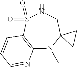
S1(=O)(=O)C2=C(N(C)C3(CN1)CC3)N=CC=C2
